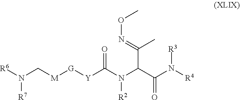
[R6]N(C[M][G][Y]C(N(C(C(N([R4])[R3])=O)C(=NOC)C)[R2])=O)[R7]
